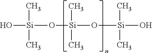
O[Si](C)(C)O[Si](O[Si](C)(C)O)(C)C
